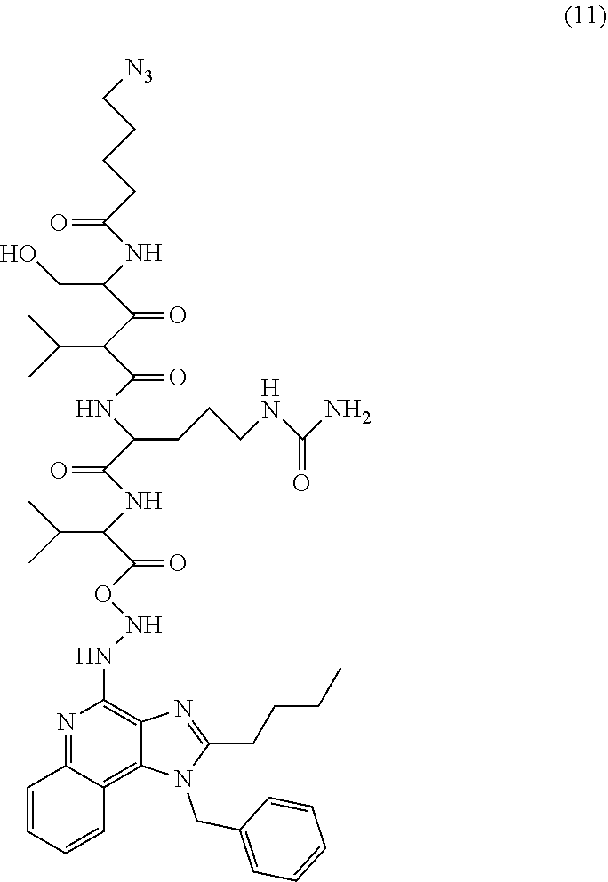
N1=C2C(=C3C(=C1NNOC(=O)C(C(C)C)NC(C(NC(C(C(C(CO)NC(CCCC[N3])=O)=O)C(C)C)=O)CCCNC(N)=O)=O)N=C(CCCC)N3CC1=CC=CC=C1)C=CC=C2
